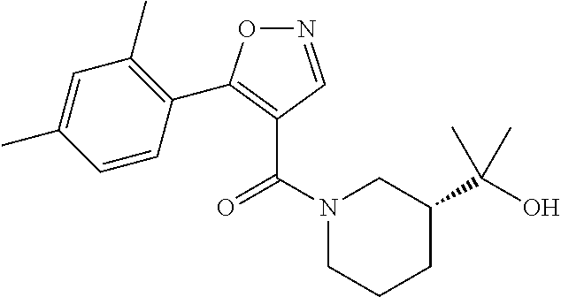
N1=CC(C(N2CCCC(C(O)(C)C)C2)=O)=C(C2=C(C)C=C(C)C=C2)O1
